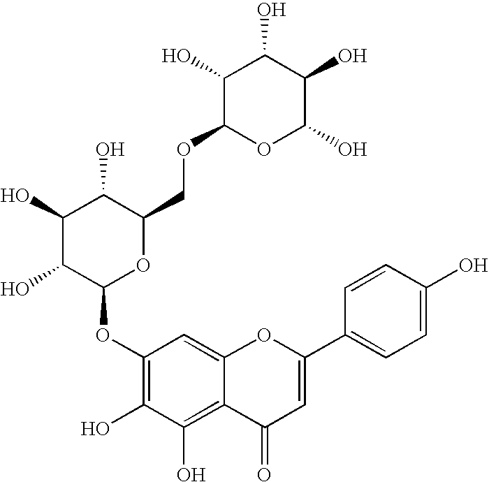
C1(OC2OC(COC3OC(O)C(O)C(O)C3O)C(O)C(O)C2O)=C(O)C(O)=C2C(=C1)OC(C1=CC=C(O)C=C1)=CC2=O
